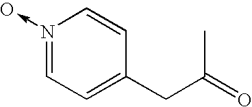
C(C(=O)C)C1=CC=N(->O)C=C1
